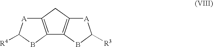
C12=C(CC3=C1BC([R3])[A]3)[A]C([R4])B2
